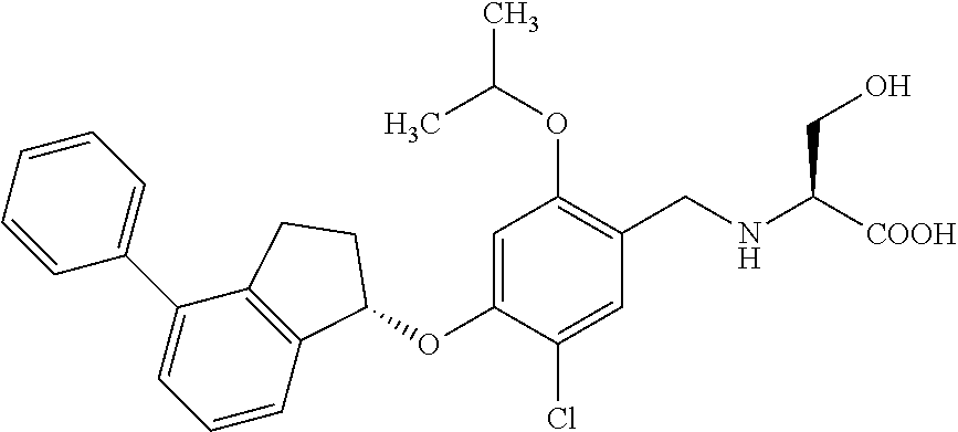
C1=CC=CC=C1C1=CC=CC2=C1CCC2OC1=CC(OC(C)C)=C(CNC(CO)[COOH])C=C1Cl
